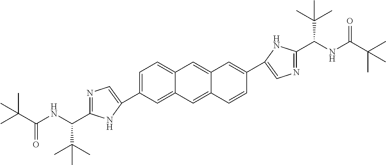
C1=C(C2=CN=C(C(NC(C(C)(C)C)=O)C(C)(C)C)N2)C=C2C(=C1)C=C1C(=C2)C=CC(C2=CN=C(C(NC(C(C)(C)C)=O)C(C)(C)C)N2)=C1
